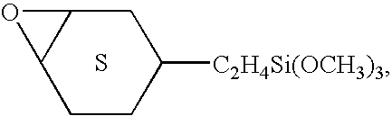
C1CC([C2H4Si(OCH3)3])CC2C1O2.S
